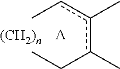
[A].[(CH2)n].c(c(cC)C)(CC)C
